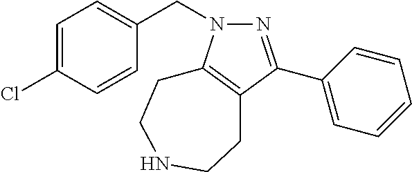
N1=C(C2=CC=CC=C2)C2=C(N1CC1=CC=C(Cl)C=C1)CCNCC2
